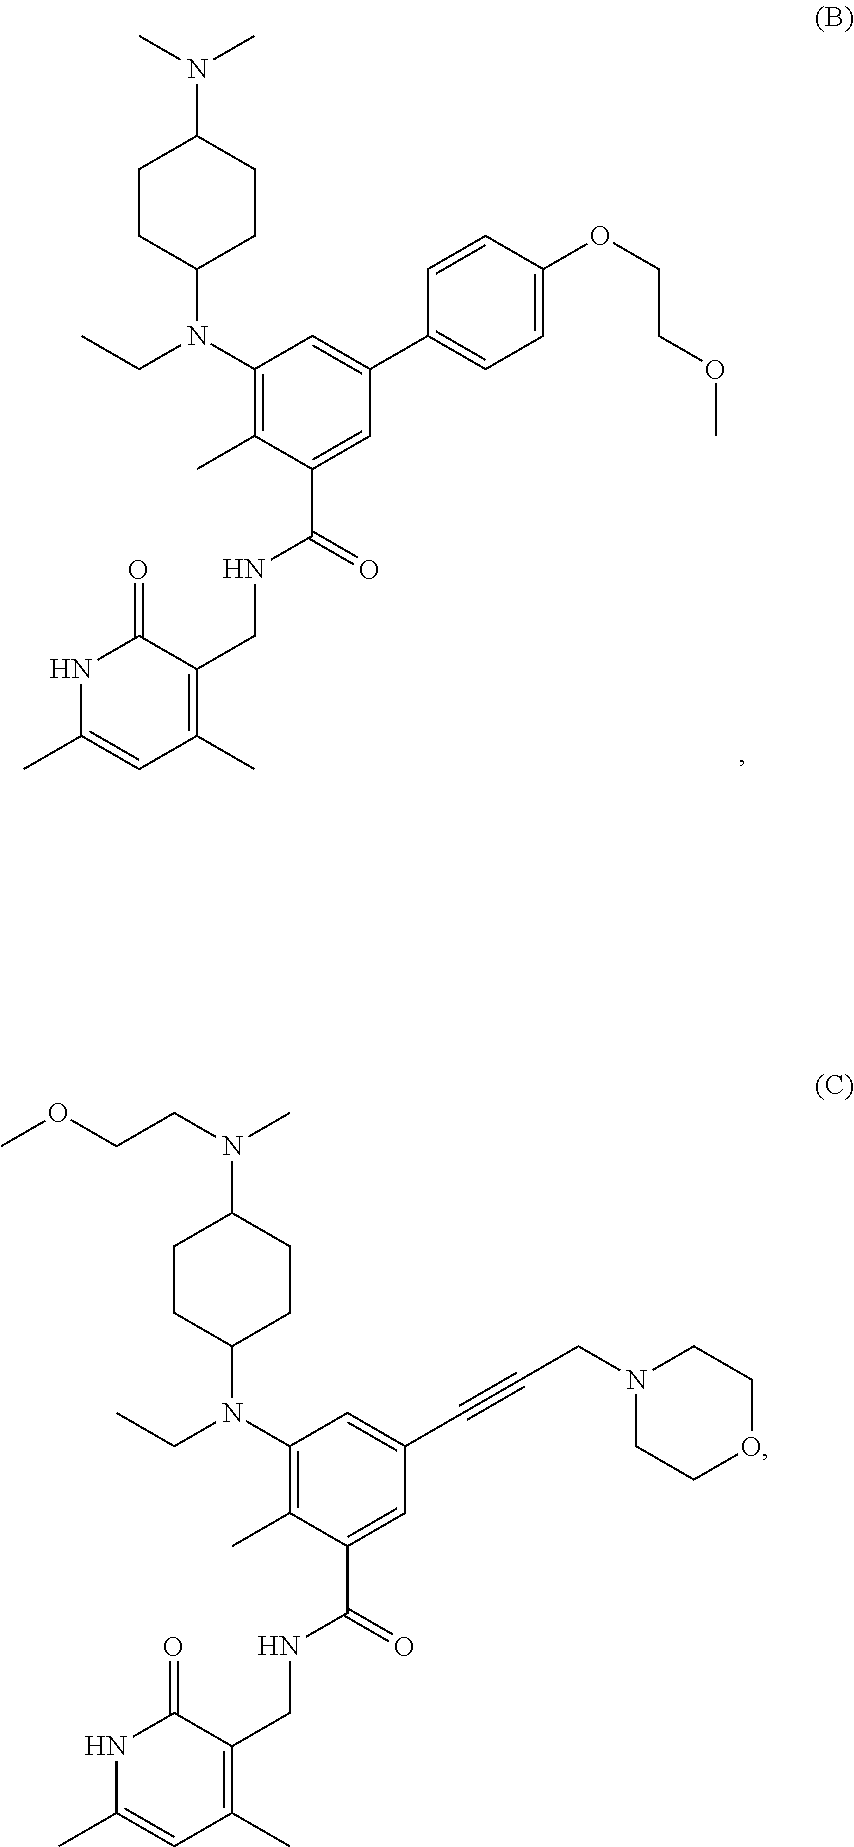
CN(C1CCC(N(CC)C2=C(C)C(C(NCC3=C(C)C=C(C)NC3=O)=O)=CC(C3=CC=C(OCCOC)C=C3)=C2)CC1)C.C1(N(CCOC)C)CCC(N(CC)C2=C(C)C(C(NCC3=C(C)C=C(C)NC3=O)=O)=CC(C#CCN3CCOCC3)=C2)CC1
